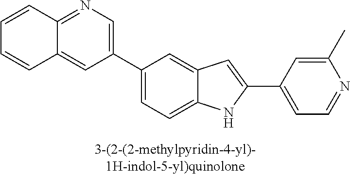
C12=NC=C(C3=CC=C4C(=C3)C=C(C3=CC=NC(C)=C3)N4)C=C1C=CC=C2
